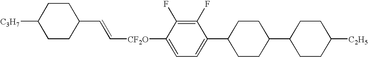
C([CF2O]C1=CC=C(C2CCC(C3CCC([C2H5])CC3)CC2)C(F)=C1F)=CC1CCC([C3H7])CC1
